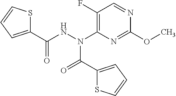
C1(F)=C(N(NC(C2=CC=CS2)=O)C(C2=CC=CS2)=O)N=C(OC)N=C1
